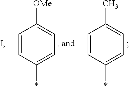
C1=CC(*)=CC=C1[OMe].C1=CC(*)=CC=C1C
